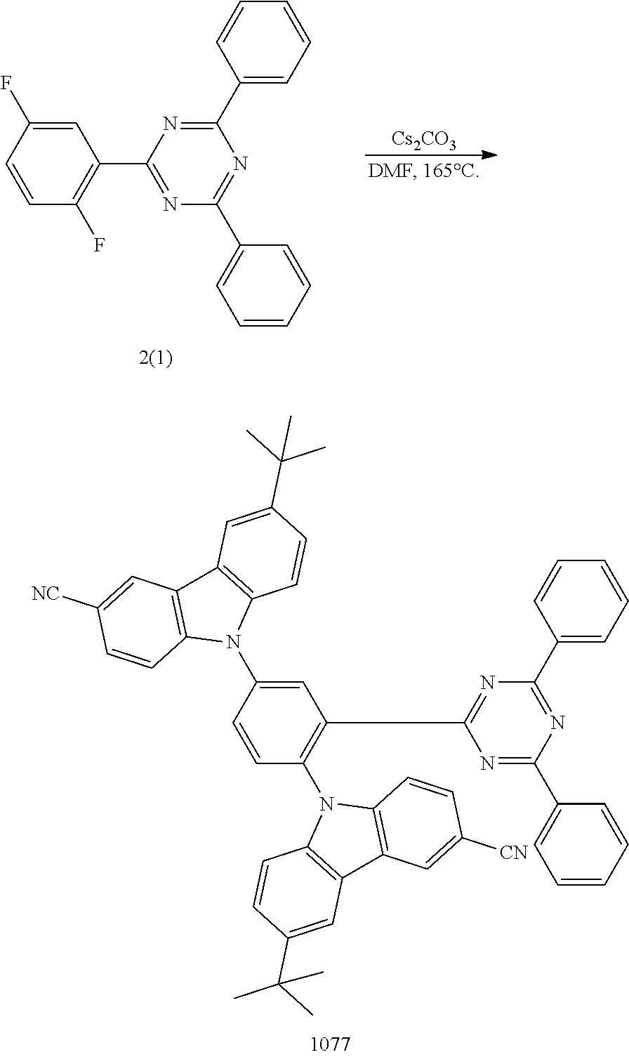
C1=CC(F)=CC(C2=NC(C3=CC=CC=C3)=NC(C3=CC=CC=C3)=N2)=C1F.[Cs2CO3].C1=CC(N2C3=C(C4=C2C=CC([NC])=C4)C=C(C(C)(C)C)C=C3)=CC(C2=NC(C3=CC=CC=C3)=NC(C3=CC=CC=C3)=N2)=C1N1C2=C(C3=C1C=CC([CN])=C3)C=C(C(C)(C)C)C=C2
